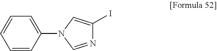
N1=CN(C2=CC=CC=C2)C=C1I
